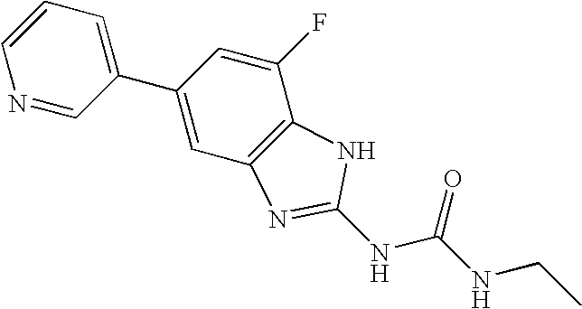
C1=CC=C(C2=CC3=C(C(F)=C2)NC(NC(NCC)=O)=N3)C=N1
